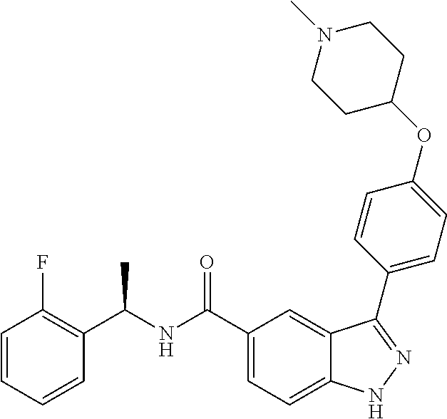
C1=CC=CC(C(NC(C2=CC=C3C(=C2)C(C2=CC=C(OC4CCN(C)CC4)C=C2)=NN3)=O)C)=C1F
